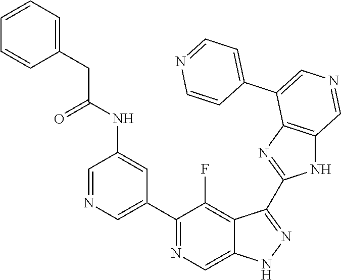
C1(C2=CN=CC(NC(=O)CC3=CC=CC=C3)=C2)=NC=C2C(=C1F)C(C1=NC3=C(N1)C=NC=C3C1=CC=NC=C1)=NN2
